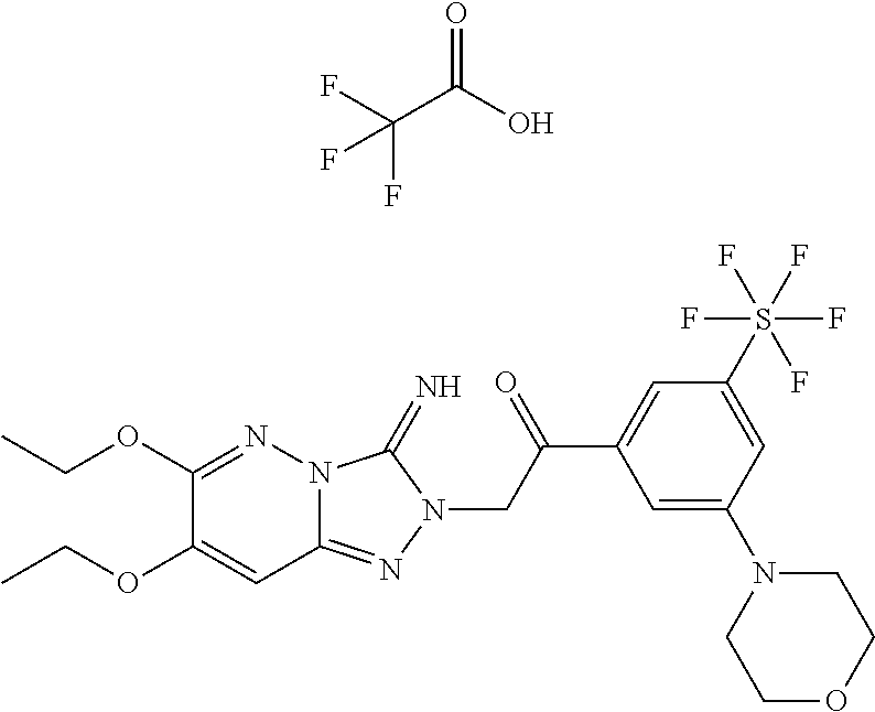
CCOC1=NN2C(=NN(CC(C3=CC(S(F)(F)(F)(F)F)=CC(N4CCOCC4)=C3)=O)C2=N)C=C1OCC.C(C(O)=O)(F)(F)F
